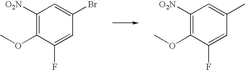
C1([O2N])=C(OC)C(F)=CC(Br)=C1.C1([O2N])=C(OC)C(F)=CC(C)=C1
